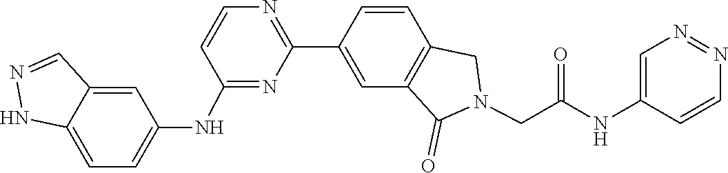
C1=CC2=C(C=C1C1=NC=CC(NC3=CC=C4C(=C3)C=NN4)=N1)C(=O)N(CC(NC1=CN=NC=C1)=O)C2
